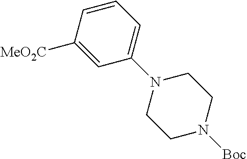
C1=CC([MeO2C])=CC(N2CCN([Boc])CC2)=C1
